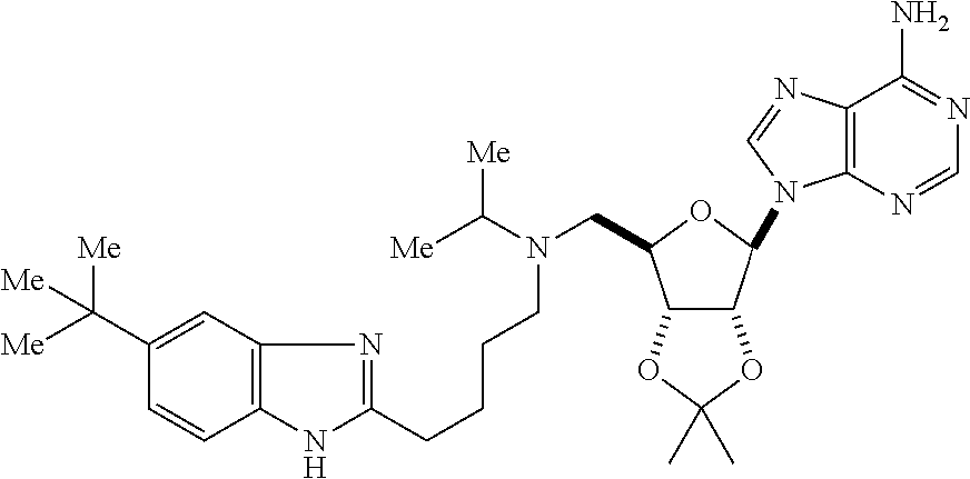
C12=C(N=CN=C1N)N(C1OC(CN(C([Me])[Me])CCCCC3=NC4=C(N3)C=CC(C([Me])([Me])[Me])=C4)C3C1OC(C)(C)O3)C=N2
